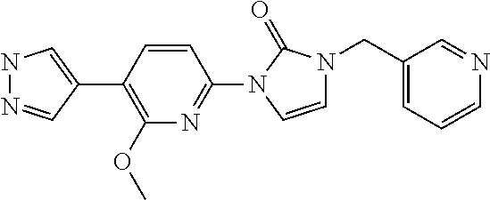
N1N=CC(C2=C(OC)N=C(N3C=CN(CC4=CC=CN=C4)C3=O)C=C2)=C1
